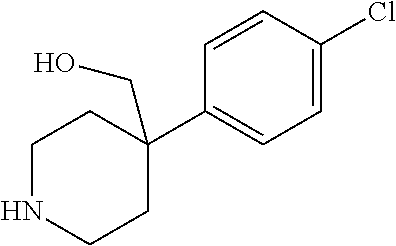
C1NCCC(C2=CC=C(Cl)C=C2)(CO)C1
